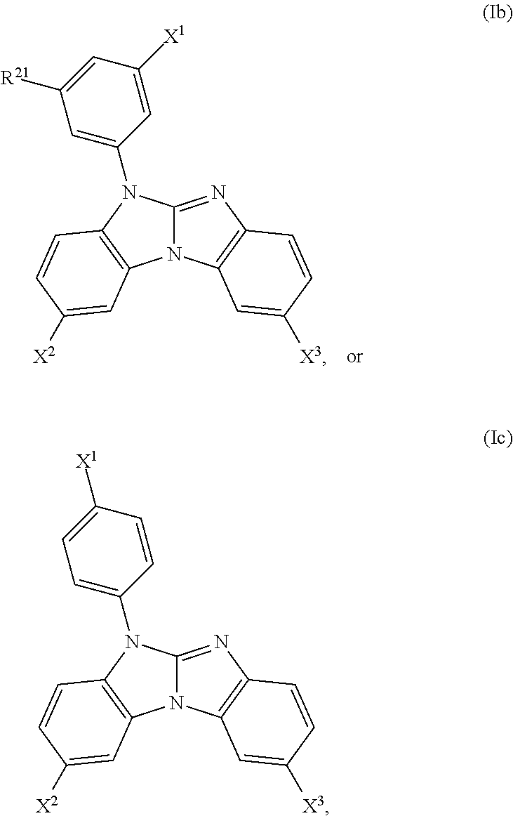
C12=NC3=C(N1C1=C(N2C2=CC([R21])=CC([X1])=C2)C=CC([X2])=C1)C=C([X3])C=C3.C12=NC3=C(N1C1=C(N2C2=CC=C([X1])C=C2)C=CC([X2])=C1)C=C([X3])C=C3
